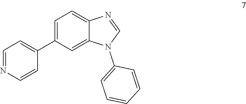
C1=NC=CC(C2=CC=C3C(=C2)N(C2=CC=CC=C2)C=N3)=C1
